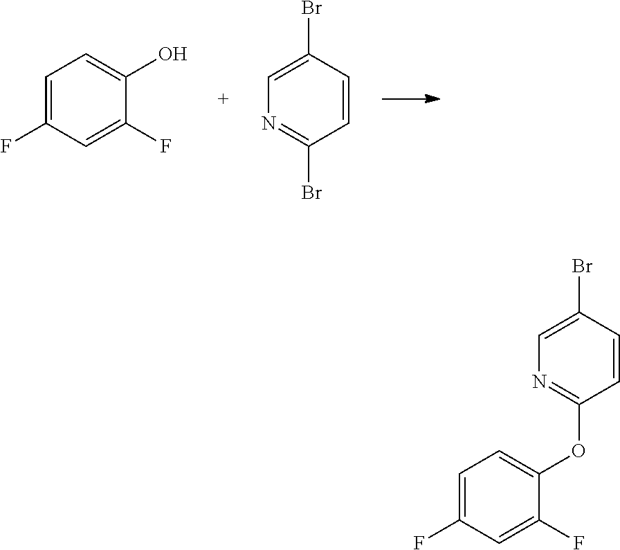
C1=C(F)C=C(F)C(O)=C1.C1=C(Br)C=CC(Br)=N1.C1=C(Br)C=CC(OC2=CC=C(F)C=C2F)=N1
